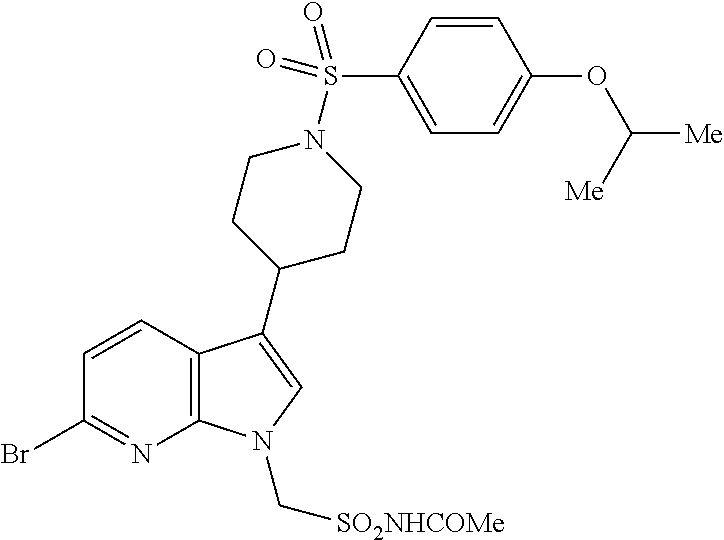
C12=C(C(C3CCN(S(=O)(=O)C4=CC=C(OC([Me])[Me])C=C4)CC3)=CN1C[SO2NHCOMe])C=CC(Br)=N2
